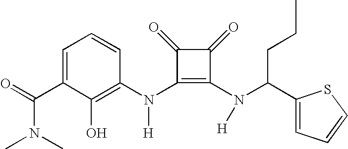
C(C1=CC=CC(N(C2=C(N([H])C(C3=CC=CS3)CCC)C(=O)C2=O)[H])=C1O)(=O)N(C)C
